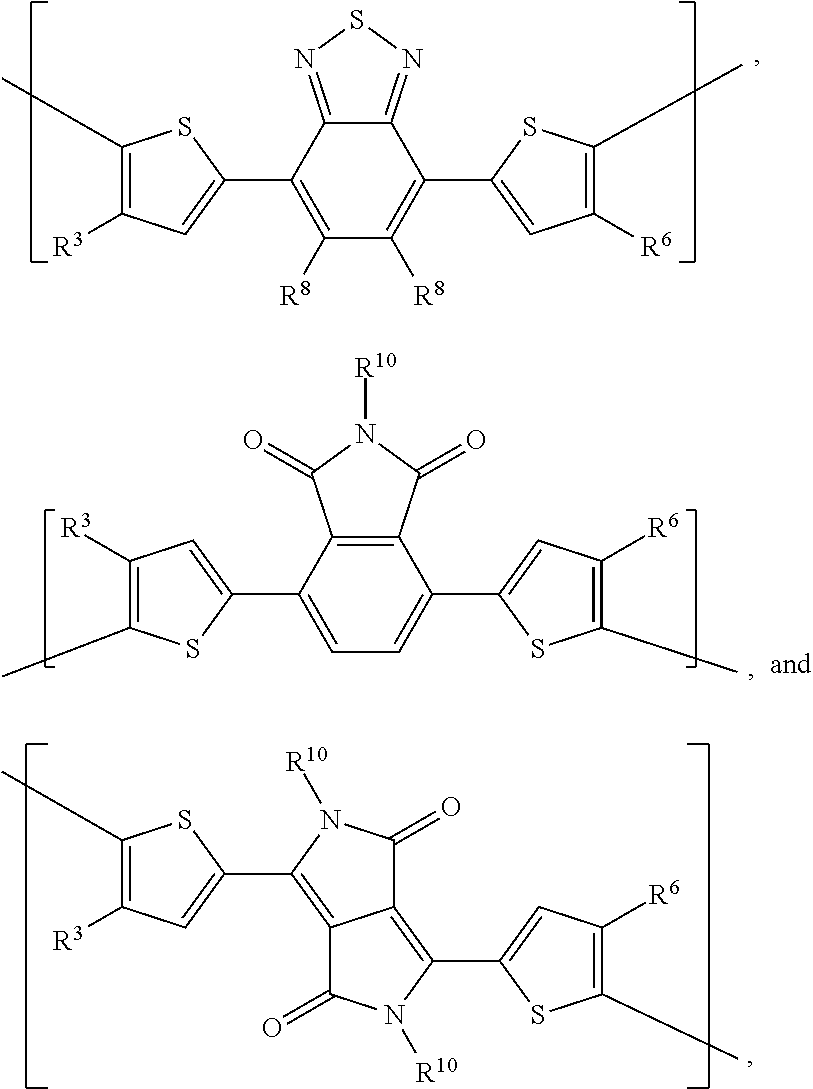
C1(C)=C([R3])C=C(C2=C([R8])C([R8])=C(C3=CC([R6])=C(C)S3)C3=NSN=C23)S1.C1(C2=CC([R3])=C(C)S2)=CC=C(C2=CC([R6])=C(C)S2)C2=C1C(=O)N([R10])C2=O.C1(C)=C([R3])C=C(C2=C3C(=C(C4=CC([R6])=C(C)S4)N([R10])C3=O)C(=O)N2[R10])S1
